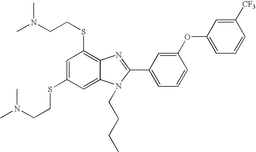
C1=C(SCCN(C)C)C=C2C(=C1SCCN(C)C)N=C(C1=CC=CC(OC3=CC=CC([CF3])=C3)=C1)N2CCCC
